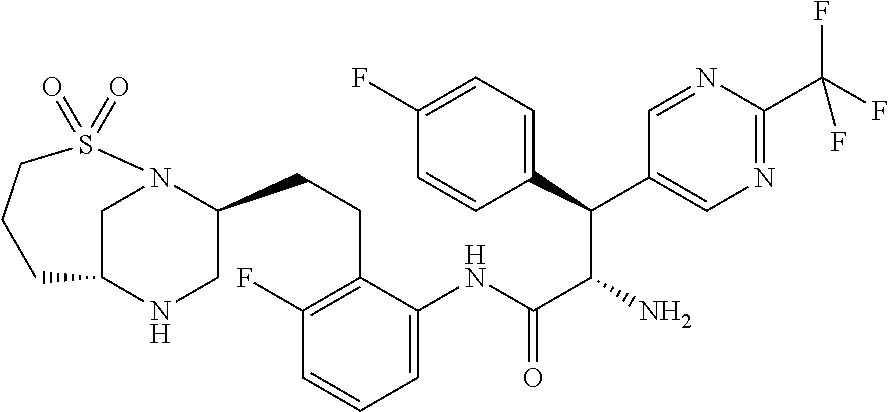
C(C(C(C1=CC=C(F)C=C1)C1=CN=C(C(F)(F)F)N=C1)N)(=O)NC1=CC=CC(F)=C1CCC1CNC2CN1S(=O)(=O)CCC2
